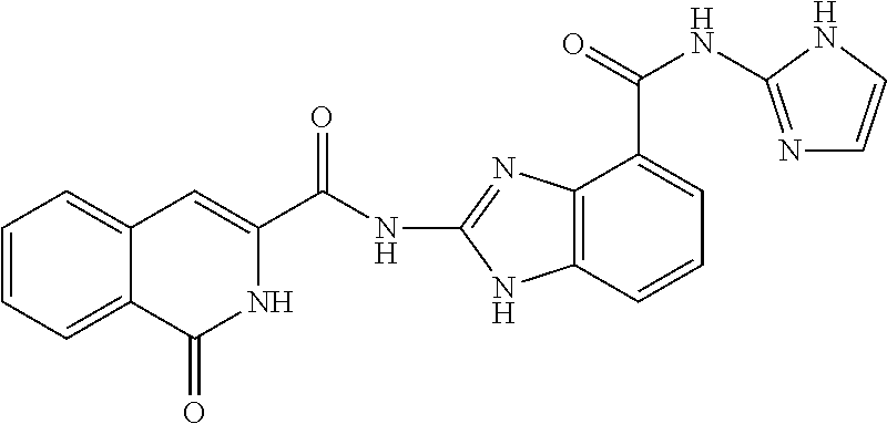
C1=CC=C2C(=C1)C=C(C(NC1=NC3=C(N1)C=CC=C3C(NC1=NC=CN1)=O)=O)NC2=O
